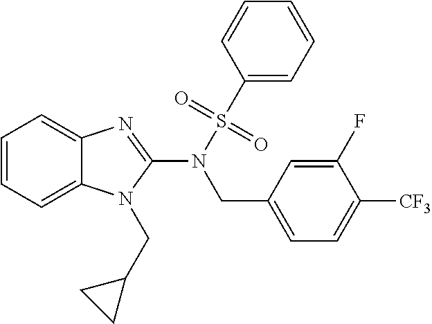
C1=CC=C2C(=C1)N=C(N(S(C1=CC=CC=C1)(=O)=O)CC1=CC=C([CF3])C(F)=C1)N2CC1CC1
